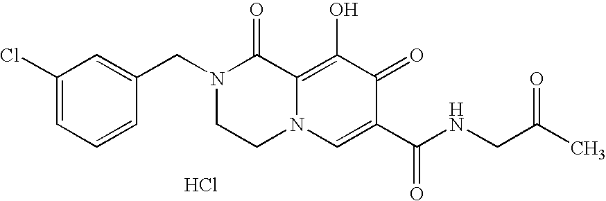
C1(Cl)=CC=CC(CN2CCN3C(=C(O)C(=O)C(C(=O)NCC(C)=O)=C3)C2=O)=C1.Cl
